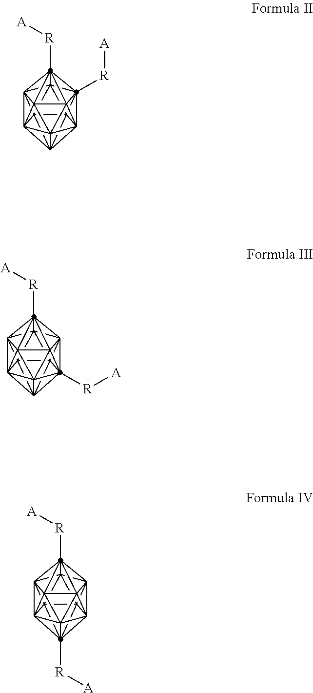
C1234C567C89%10C15%11C215C2%12%13C8%14(C698C376C28%14([R][A])C41%126[R][A])C%10%115%13.C1234C567C89%10C15%11C815C8%12%13C2%14(C362C793C%1081C%12%1423[R][A])C4%11%135[R][A].C1234C567C89%10C5%11%12C165C216C32%13C13%14C8%11(C923C47%10%13[R][A])C%1465%12[R][A]
